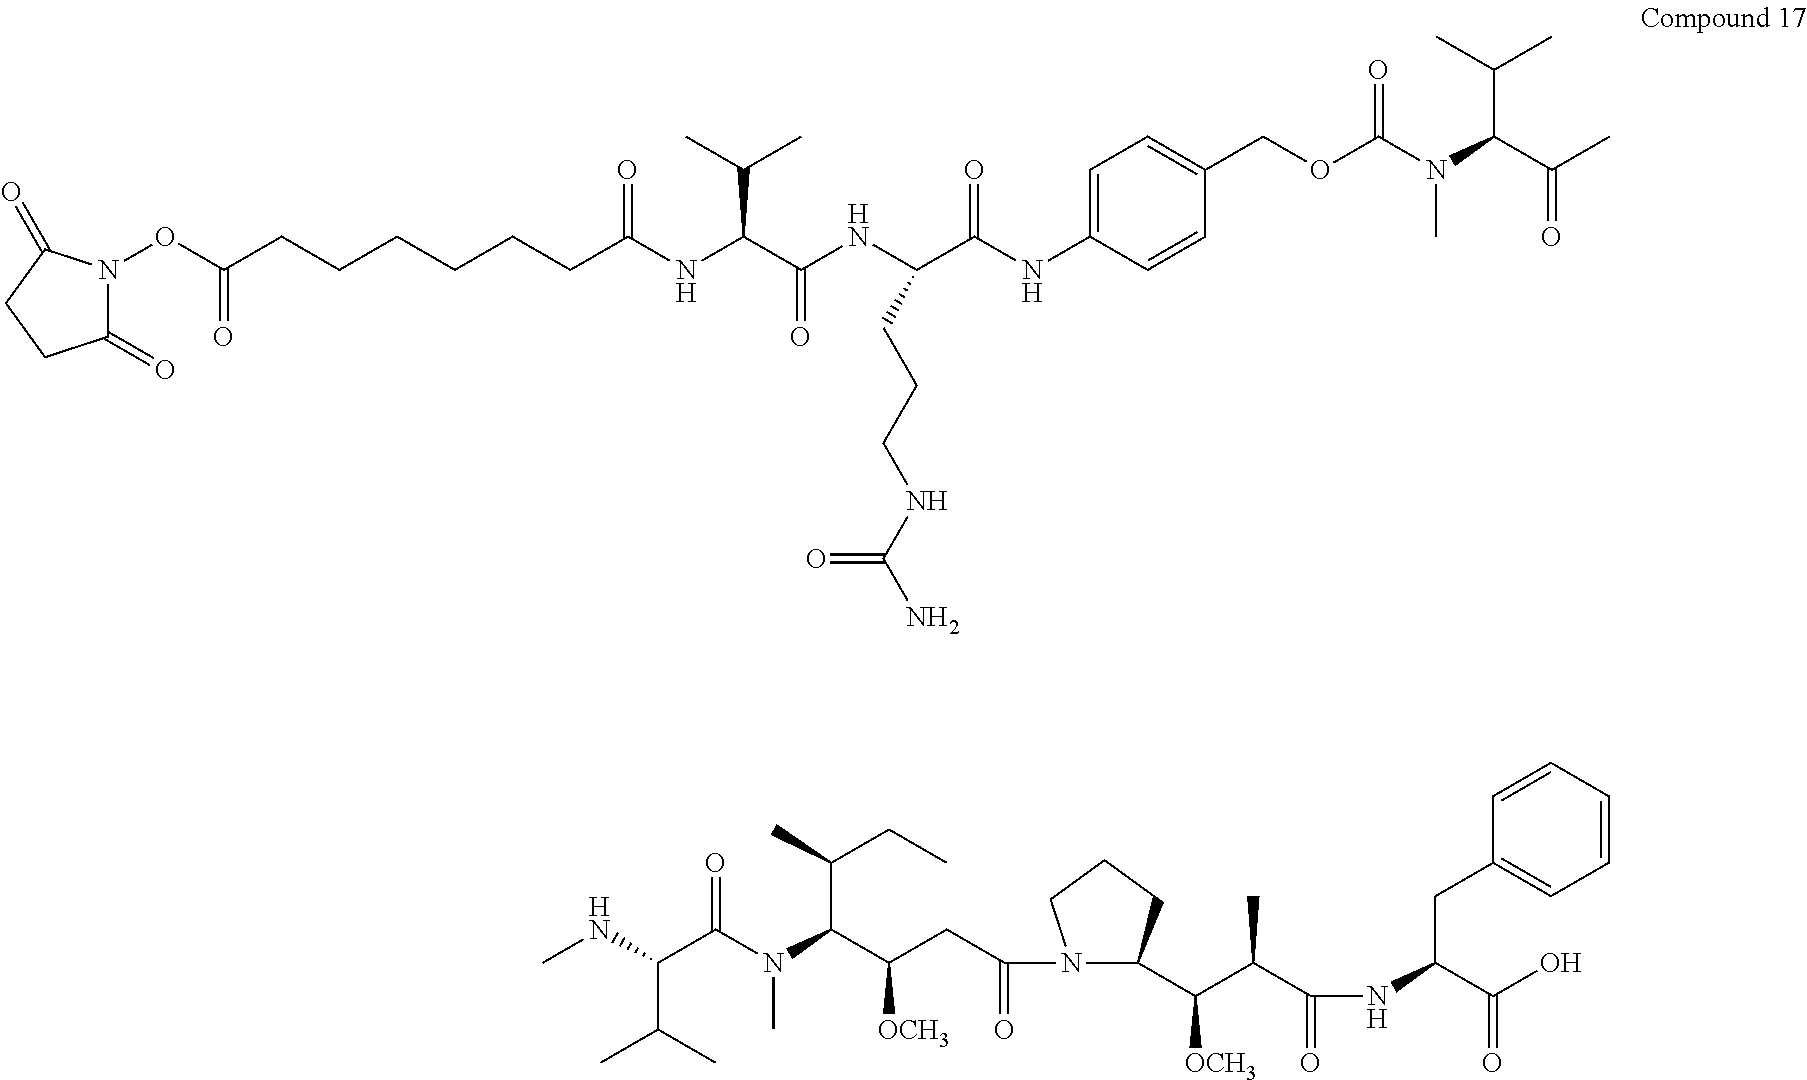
N1(C(=O)CC(C(N(C(C(NC)C(C)C)=O)C)C(C)CC)[OCH3])C(C(C(C(NC(C(O)=O)CC2=CC=CC=C2)=O)C)[OCH3])CCC1.N(C(C(C)C)C(=O)C)(C)C(OCC1=CC=C(NC(C(NC(C(NC(CCCCCCC(ON2C(=O)CCC2=O)=O)=O)C(C)C)=O)CCCNC(N)=O)=O)C=C1)=O
